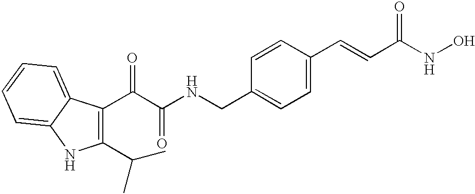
C1(C(C)C)=C(C(C(NCC2=CC=C(C=CC(=O)NO)C=C2)=O)=O)C2=CC=CC=C2N1
